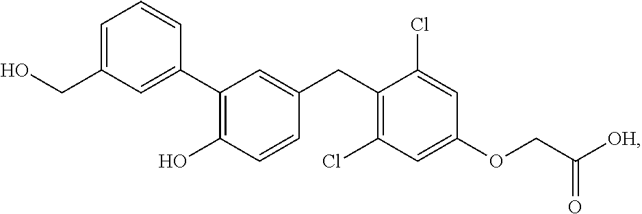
C1(C2=C(O)C=CC(CC3=C(Cl)C=C(OCC([OH])=O)C=C3Cl)=C2)=CC(CO)=CC=C1
